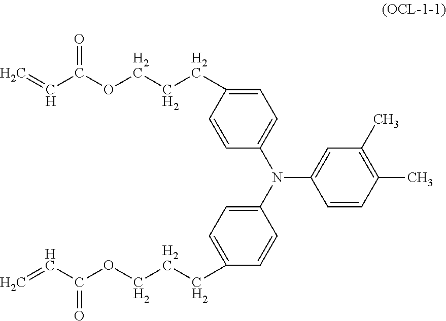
C1=CC(CCCOC(C=C)=O)=CC=C1N(C1=CC=C(CCCOC(C=C)=O)C=C1)C1=CC(C)=C(C)C=C1
